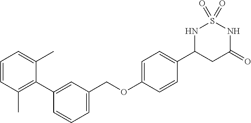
C1=CC(C)=C(C2=CC(COC3=CC=C(C4CC(=O)NS(=O)(=O)N4)C=C3)=CC=C2)C(C)=C1
